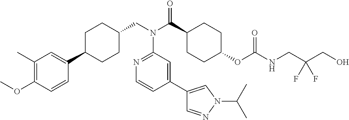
C1(C)=C(OC)C=CC(C2CCC(CN(C3=NC=CC(C4=CN(C(C)C)N=C4)=C3)C(=O)C3CCC(OC(=O)NCC(CO)(F)F)CC3)CC2)=C1
